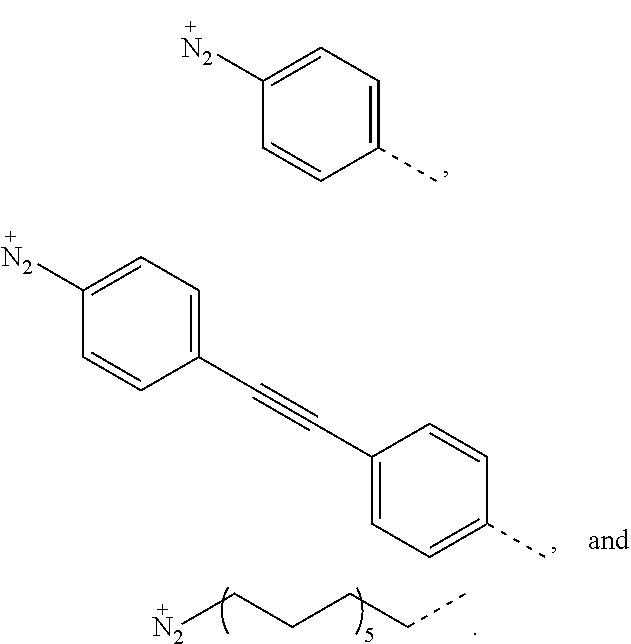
C1([N2])=CC=C(C)C=C1.C1([N2])=CC=C(C#CC2=CC=C(C)C=C2)C=C1.[N2]CCCCC
